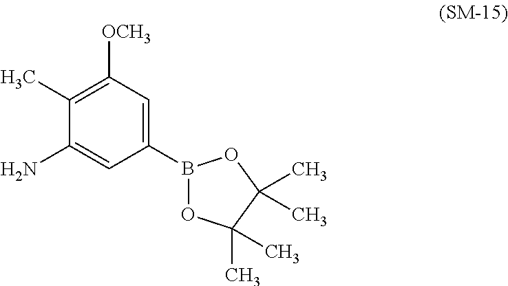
C1(N)=CC(B2OC(C)(C)C(C)(C)O2)=CC([OCH3])=C1C
